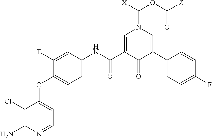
C1(Cl)=C(N)N=CC=C1OC1=CC=C(NC(C2=CN(C([X])OC([Z])=O)C=C(C3=CC=C(F)C=C3)C2=O)=O)C=C1F
